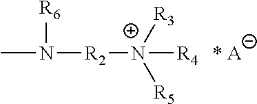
CN([R2][N+]([R4])([R3])[R5])[R6].[* A]
